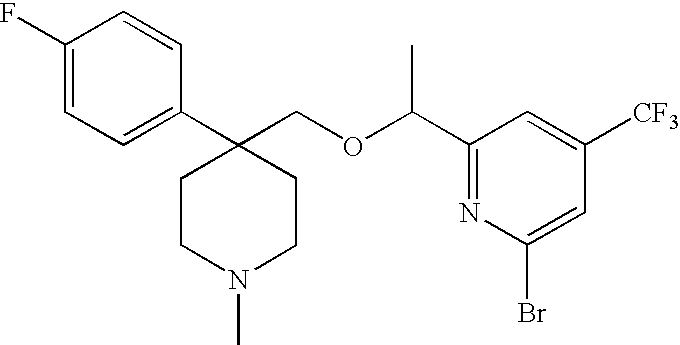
C1=C(F)C=CC(C2(COC(C3=NC(Br)=CC([CF3])=C3)C)CCN(C)CC2)=C1
